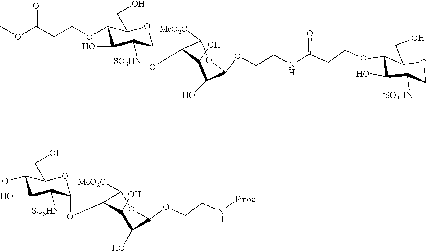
OC1C(O)C([-SO3HN])C(OC2C([MeO2C])OC(OCCN[Fmoc])C(O)C2O)OC1CO.O(C(CCOC1C(O)C([-SO3HN])C(OC2C([MeO2C])OC(OCCNC(CCOC3C(O)C([-SO3HN])COC3CO)=O)C(O)C2O)OC1CO)=O)C
